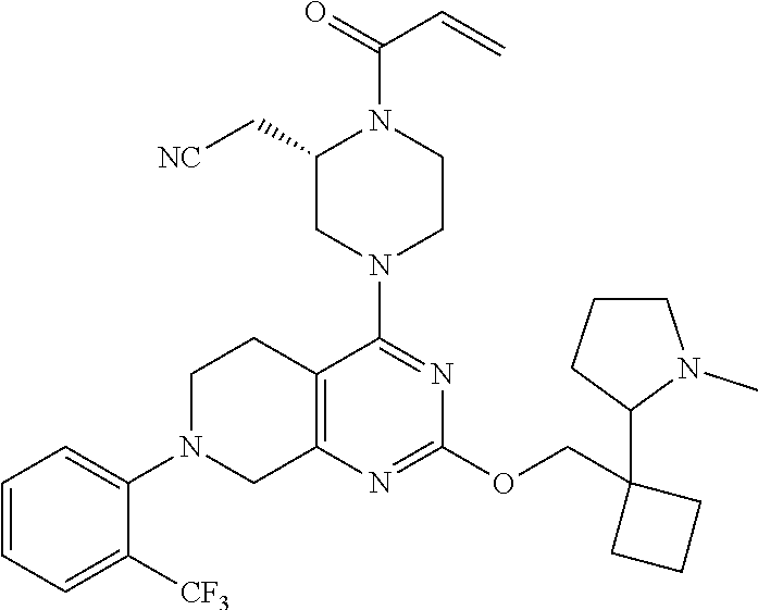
C1=CC=C([CF3])C(N2CC3=C(CC2)C(N2CCN(C(=O)C=C)C(C[NC])C2)=NC(OCC2(C4N(C)CCC4)CCC2)=N3)=C1
